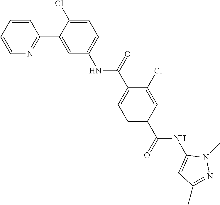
C1=CC=CN=C1C1=CC(NC(C2=CC=C(C(NC3=CC(C)=NN3C)=O)C=C2Cl)=O)=CC=C1Cl
